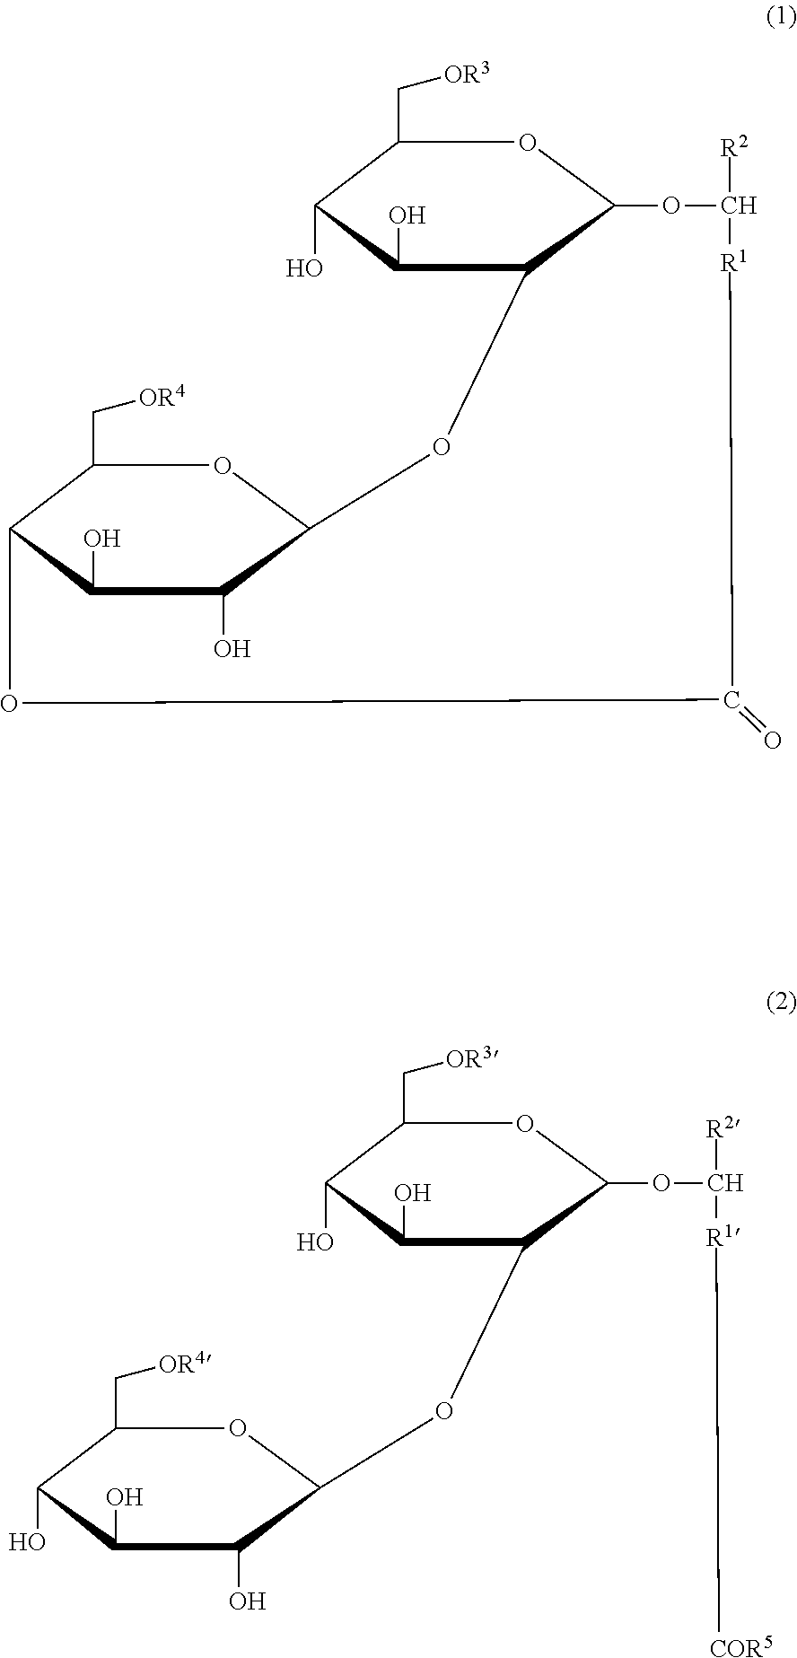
C1(C[OR4])C2C(O)C(O)C(O1)OC1C(O)C(O)C(C[OR3])OC1OC([R2])[R1]C(=O)O2.C1(C[OR4])C(O)C(O)C(O)C(OC2C(O)C(O)C(C[OR3])OC2OC([R2])[R1][COR5])O1
